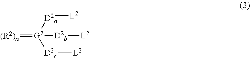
[(R2)a]=[G2]([D2a][L2])([D2c][L2])[D2b][L2]
